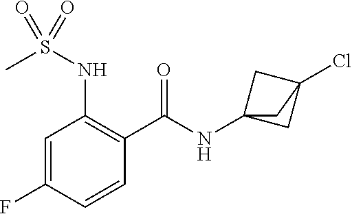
C1=C(F)C=CC(C(=O)NC23CC(Cl)(C2)C3)=C1NS(C)(=O)=O
